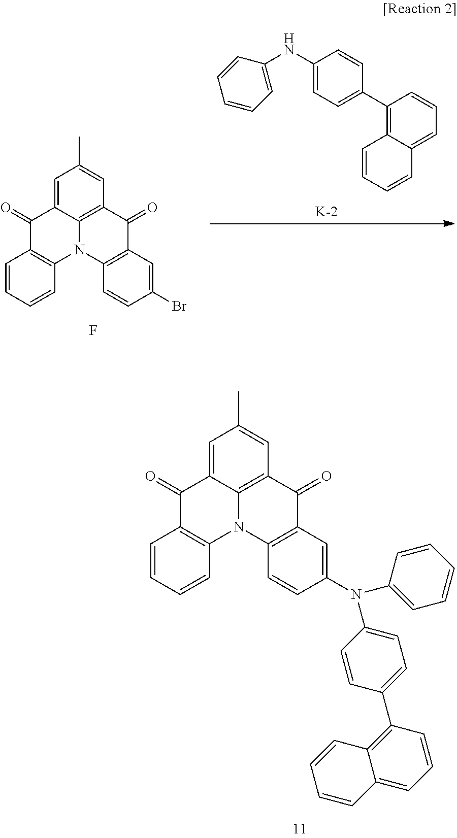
C1(NC2=CC=CC=C2)=CC=C(C2=C3C(=CC=C2)C=CC=C3)C=C1.[K].C1(=O)C2=C(N3C4=C(C(=O)C5=C3C=CC(Br)=C5)C=C(C)C=C14)C=CC=C2.F.C1(=O)C2=C(N3C4=C(C(=O)C5=C3C=CC(N(C3=CC=CC=C3)C3=CC=C(C6=C7C(=CC=C6)C=CC=C7)C=C3)=C5)C=C(C)C=C14)C=CC=C2
